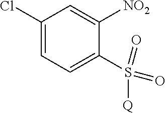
C1(Cl)=CC=C(S(=O)(=O)[Q])C([NO2])=C1
